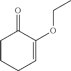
C1CCC=C(OCC)C1=O
